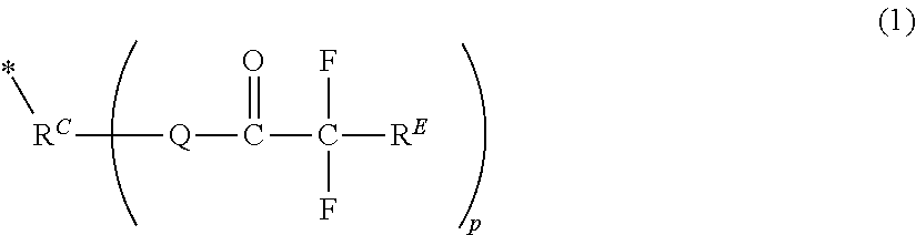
[RC]([Q]C(C([RE])(F)F)=O)*
